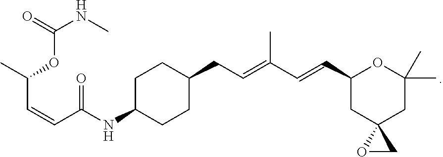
O=C(OC(C=CC(NC1CCC(CC=C(C=CC2CC3(CC(C)(C)O2)OC3)C)CC1)=O)C)NC
